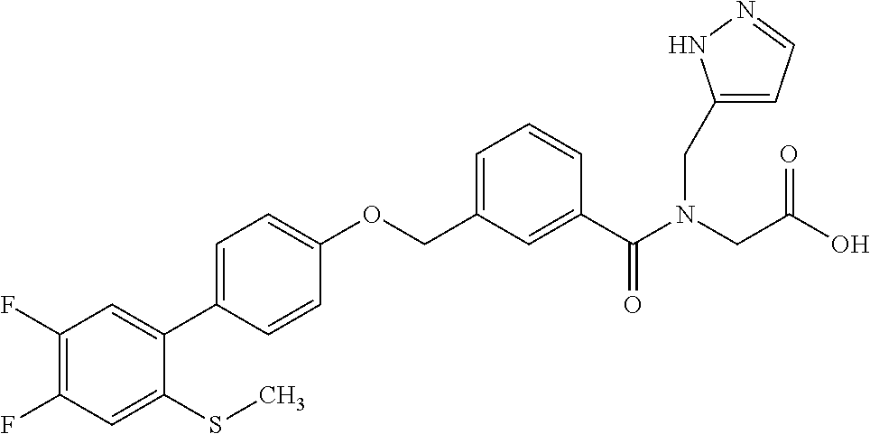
C1(F)=C(F)C=C(SC)C(C2=CC=C(OCC3=CC=CC(C(N(CC(O)=O)CC4=CC=NN4)=O)=C3)C=C2)=C1
